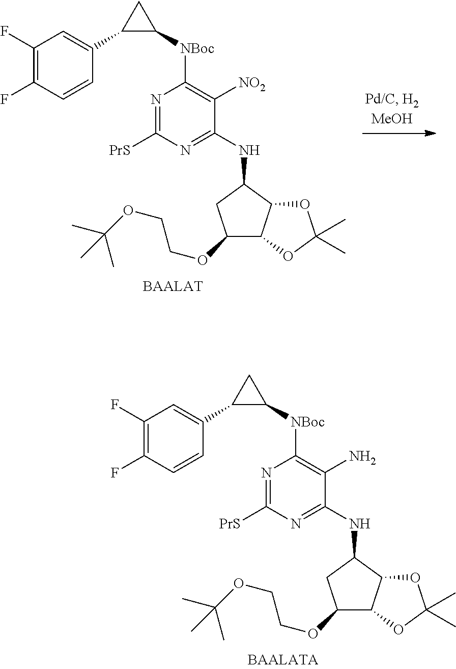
C1(F)=C(F)C=CC(C2C([NBoc]C3=C(N)C(NC4CC(OCCOC(C)(C)C)C5C4OC(C)(C)O5)=NC([PrS])=N3)C2)=C1.C1(F)=C(F)C=CC(C2C([NBoc]C3=C([NO2])C(NC4CC(OCCOC(C)(C)C)C5C4OC(C)(C)O5)=NC([PrS])=N3)C2)=C1
